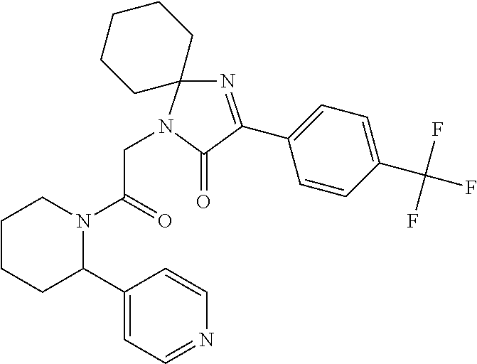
C12(N=C(C3=CC=C(C(F)(F)F)C=C3)C(=O)N1CC(N1CCCCC1C1=CC=NC=C1)=O)CCCCC2
